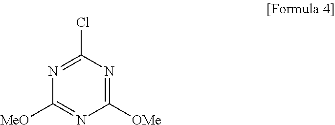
C1(Cl)=NC([MeO])=NC([OMe])=N1
